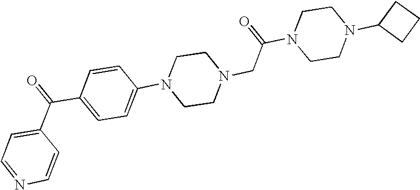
C1=CC(N2CCN(CC(N3CCN(C4CCC4)CC3)=O)CC2)=CC=C1C(C1=CC=NC=C1)=O
